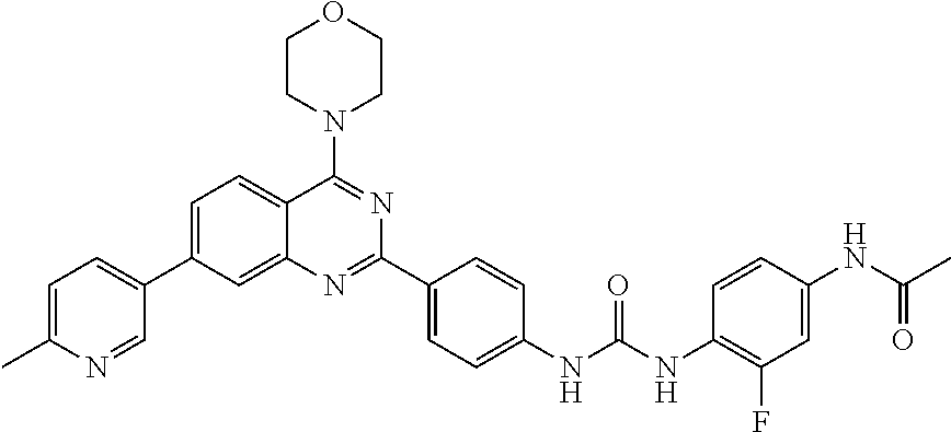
C1=C(C)N=CC(C2=CC=C3C(=C2)N=C(C2=CC=C(NC(NC4=C(F)C=C(NC(C)=O)C=C4)=O)C=C2)N=C3N2CCOCC2)=C1
